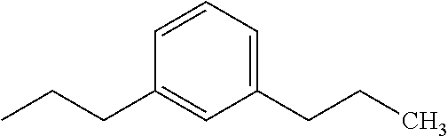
CCCC1=CC(CCC)=CC=C1
